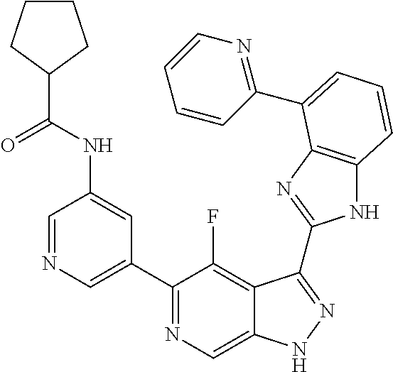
C1=NC=C(C2=NC=C3C(=C2F)C(C2=NC4=C(N2)C=CC=C4C2=NC=CC=C2)=NN3)C=C1NC(=O)C1CCCC1
